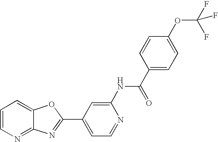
C12=NC=CC=C1OC(C1=CC=NC(NC(C3=CC=C(OC(F)(F)F)C=C3)=O)=C1)=N2
